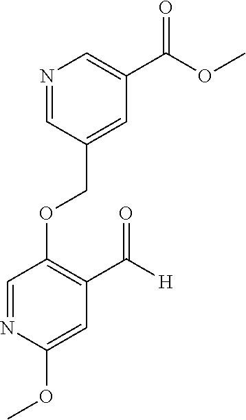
C(OC1=C(C([H])=O)C=C(OC)N=C1)C1=CC(C(OC)=O)=CN=C1
